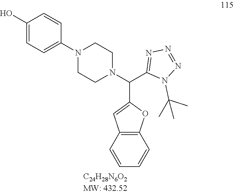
C1(O)=CC=C(N2CCN(C(C3=NN=NN3C(C)(C)C)C3=CC4=C(O3)C=CC=C4)CC2)C=C1
